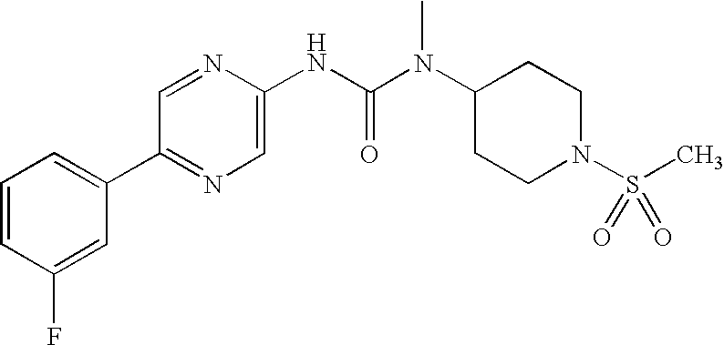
C1=CC(F)=CC(C2=NC=C(NC(N(C3CCN(S(C)(=O)=O)CC3)C)=O)N=C2)=C1
